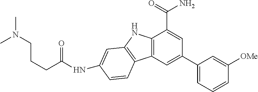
C12=C(C=C(C3=CC=CC([OMe])=C3)C=C1C(=O)N)C1=C(N2)C=C(NC(CCCN(C)C)=O)C=C1
